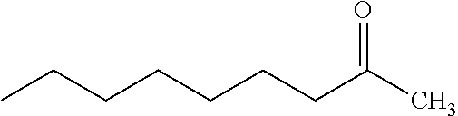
CC(CCCCCCC)=O
